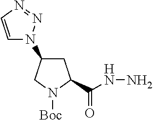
C1=CN=NN1C1CC(C(NN)=O)N([Boc])C1
